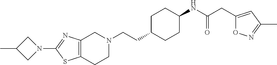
C12=C(CCN(CCC3CCC(NC(CC4=CC(C)=NO4)=O)CC3)C1)SC(N1CC(C)C1)=N2
